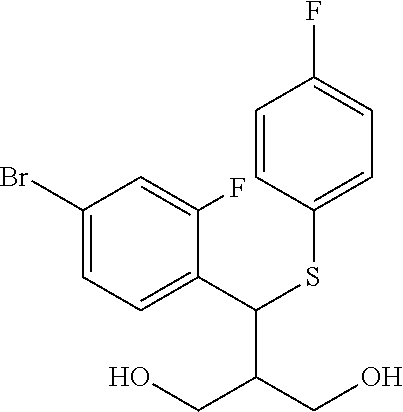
FC1=CC=C(SC(C(CO)CO)C2=CC=C(Br)C=C2F)C=C1
